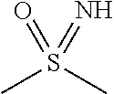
CS(C)(=O)=N
